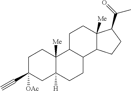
C1C(C#C)([OAc])CC2([H])C([Me])(C1)C1C(CC2)C2C([Me])(CC1)C(C(=O)C)CC2
